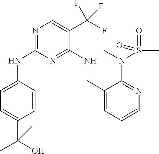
C1=C(NC2=NC=C(C(F)(F)F)C(NCC3=CC=CN=C3N(C)S(C)(=O)=O)=N2)C=CC(C(O)(C)C)=C1
